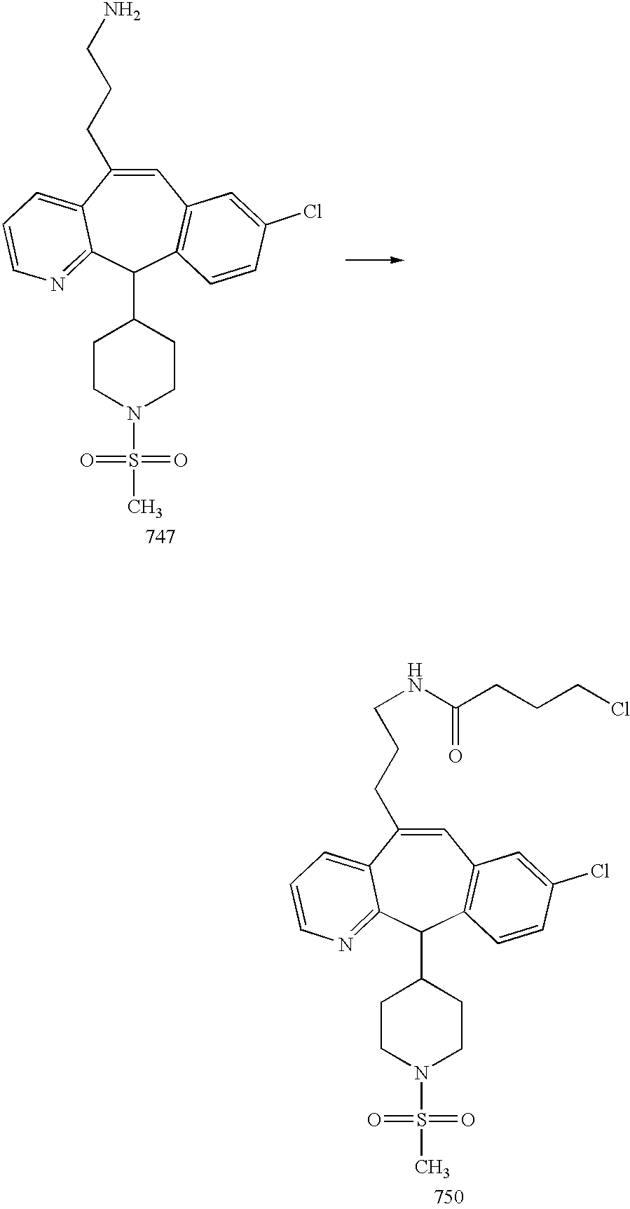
C1=C(CCCN)C2=CC=CN=C2C(C2CCN(S(=O)(=O)C)CC2)C2=C1C=C(Cl)C=C2.C1=C(CCCNC(CCCCl)=O)C2=CC=CN=C2C(C2CCN(S(=O)(=O)C)CC2)C2=C1C=C(Cl)C=C2
